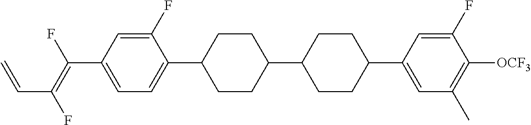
C(C1=CC=C(C2CCC(C3CCC(C4=CC(C)=C([OCF3])C(F)=C4)CC3)CC2)C(F)=C1)(=C(F)C=C)F
